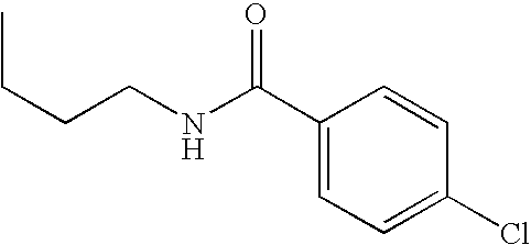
C1(C(NCCCC)=O)=CC=C(Cl)C=C1
